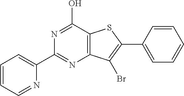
C1(C2=CC=CC=N2)=NC2=C(C(O)=N1)SC(C1=CC=CC=C1)=C2Br
